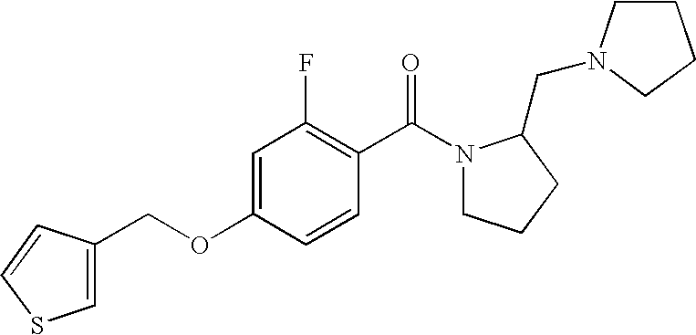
C1=C(OCC2=CSC=C2)C=CC(C(N2CCCC2CN2CCCC2)=O)=C1F
